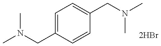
CN(C)CC1=CC=C(CN(C)C)C=C1
